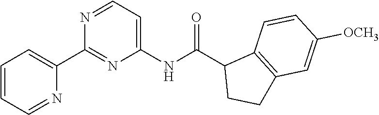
C1=CC=NC(C2=NC(NC(C3CCC4=C3C=CC([OCH3])=C4)=O)=CC=N2)=C1
